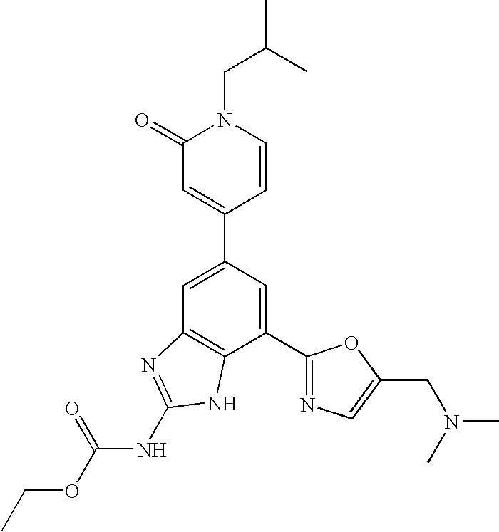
C1(C2=CC3=C(C(C4=NC=C(CN(C)C)O4)=C2)NC(NC(OCC)=O)=N3)=CC(=O)N(CC(C)C)C=C1
